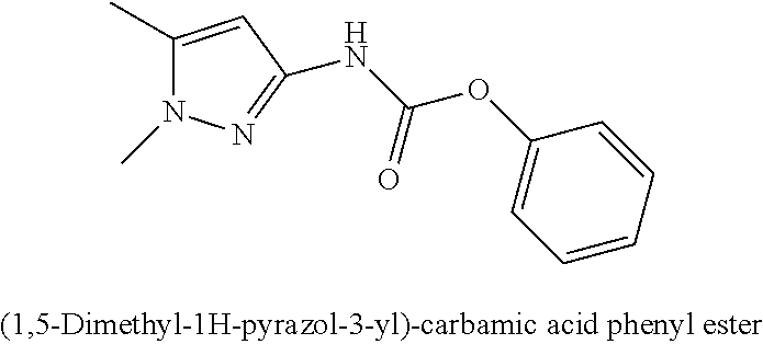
C1(C)=CC(NC(OC2=CC=CC=C2)=O)=NN1C
